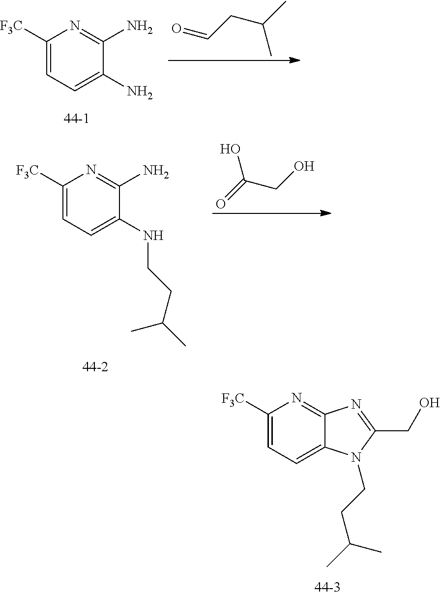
C1([F3C])=CC=C(N)C(N)=N1.C(CC=O)(C)C.C1([F3C])=CC=C(NCCC(C)C)C(N)=N1.O=C(O)CO.C1([F3C])=CC=C2C(=N1)N=C(CO)N2CCC(C)C
